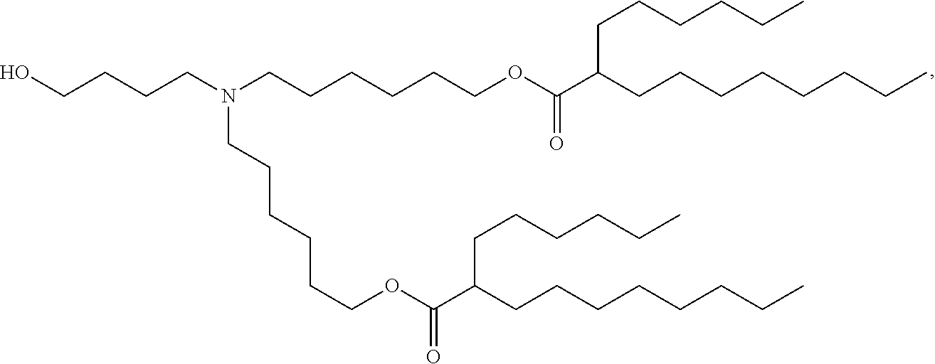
OCCCCN(CCCCCCOC(C(CCCCCC)CCCCCCCC)=O)CCCCCCOC(C(CCCCCCCC)CCCCCC)=O
